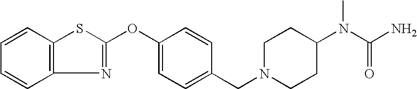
C12=C(C=CC=C1)SC(OC1=CC=C(CN3CCC(N(C(N)=O)C)CC3)C=C1)=N2
